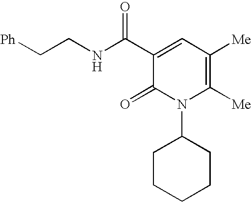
C1=C(C(NCC[Ph])=O)C(=O)N(C2CCCCC2)C([Me])=C1[Me]
